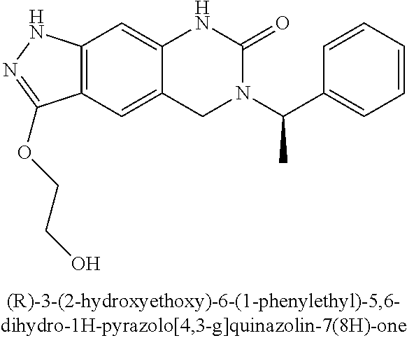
C12=C(C=C3C(=C1)NC(=O)N(C(C1=CC=CC=C1)C)C3)C(OCCO)=NN2
